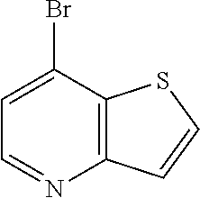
C1(Br)=CC=NC2=C1SC=C2
